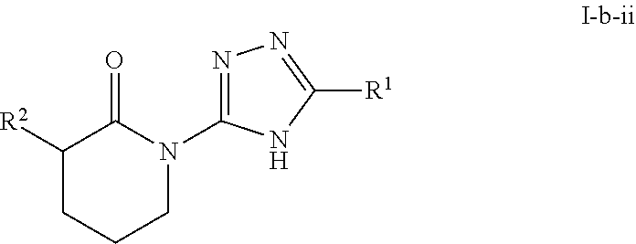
C1([R2])CCCN(C2=NN=C([R1])N2)C1=O
